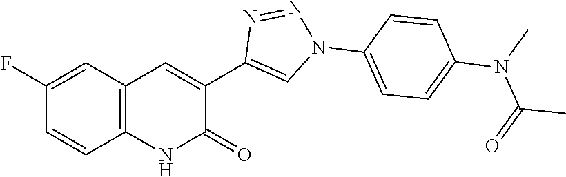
C1=CC(F)=CC2=C1NC(=O)C(C1=CN(C3=CC=C(N(C(=O)C)C)C=C3)N=N1)=C2
